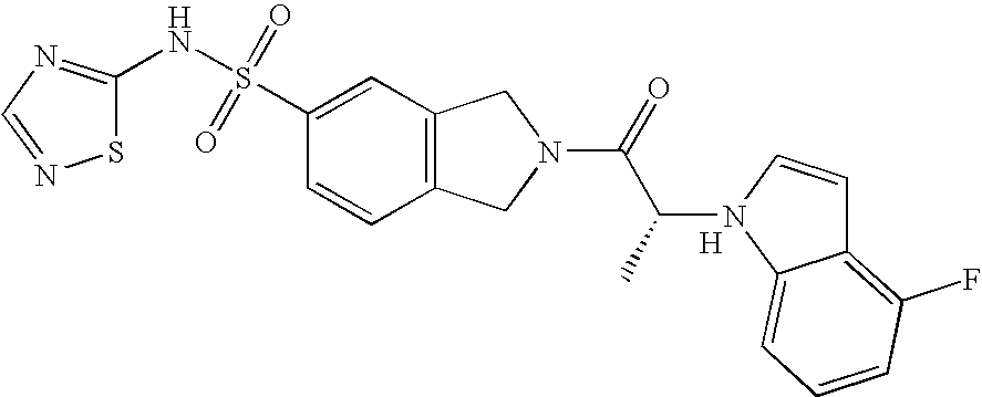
S1C(NS(C2=CC3=C(C=C2)CN(C(=O)C(C)N2C4=CC=CC(F)=C4C=C2)C3)(=O)=O)=NC=N1.[H]
